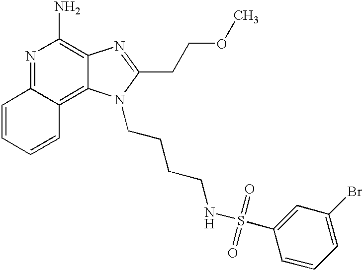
N1=C2C(=C3C(=C1N)N=C(CCOC)N3CCCCNS(=O)(=O)C1=CC(Br)=CC=C1)C=CC=C2
